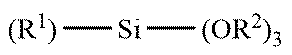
[(R1)][Si][(OR2)3]
